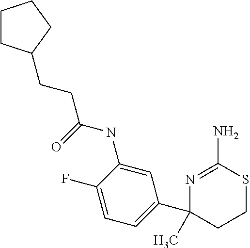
C1=C(NC(CCC2CCCC2)=O)C(F)=CC=C1C1(C)CCSC(N)=N1
